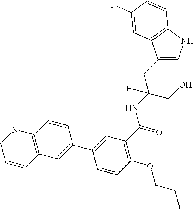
C1(CC(CO)(NC(=O)C2=C(OCCC)C=CC(C3=CC4=C(C=C3)N=CC=C4)=C2)[H])=CNC2=C1C=C(F)C=C2
